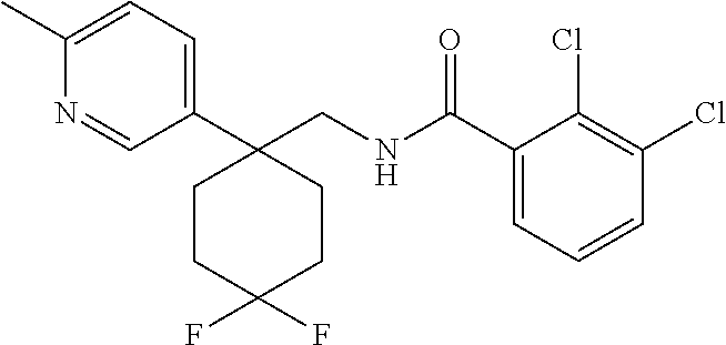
C1(C2(CNC(C3=CC=CC(Cl)=C3Cl)=O)CCC(F)(F)CC2)=CC=C(C)N=C1
